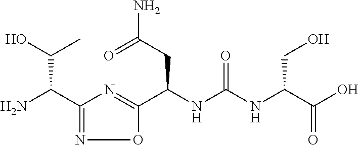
C1(C(N)C(O)C)=NOC(C(NC(NC(C(O)=O)CO)=O)CC(=O)N)=N1
